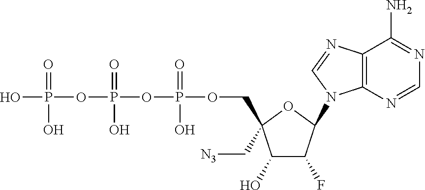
OP(=O)(OP(=O)(O)OP(=O)(O)OCC1(C[N3])C(O)C(F)C(N2C3=C(N=C2)C(N)=NC=N3)O1)O
